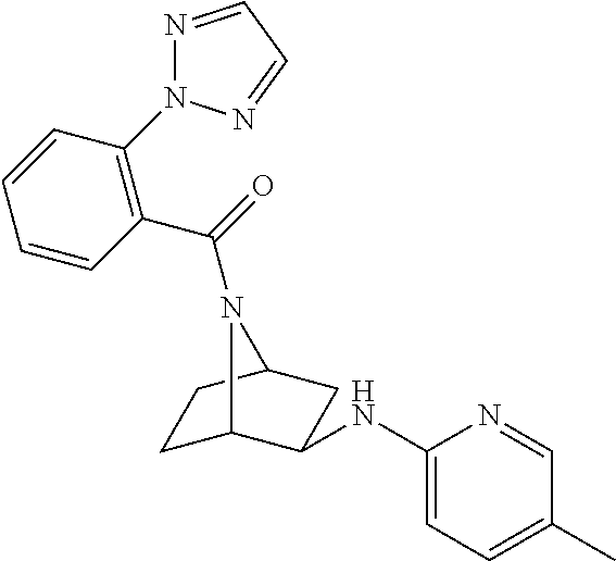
C1(NC2C3CCC(C2)N3C(=O)C2=C(N3N=CC=N3)C=CC=C2)=CC=C(C)C=N1
